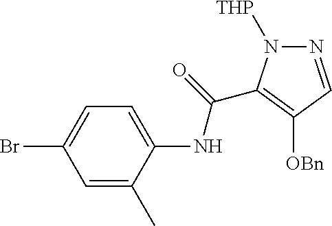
N1=CC([OBn])=C(C(=O)NC2=CC=C(Br)C=C2C)N1[THP]
